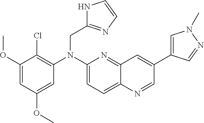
C1(N(CC2=NC=CN2)C2=C(Cl)C(OC)=CC(OC)=C2)=CC=C2C(=N1)C=C(C1=CN(C)N=C1)C=N2
